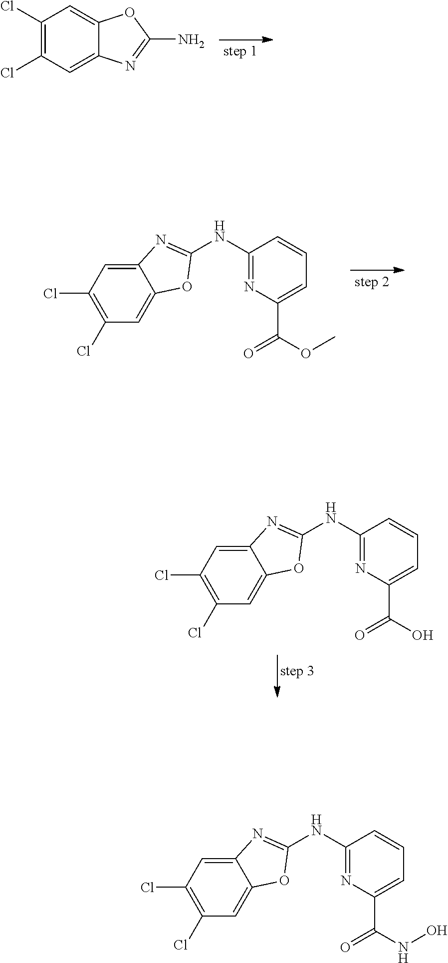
C1(Cl)=C(Cl)C=C2C(=C1)OC(N)=N2.C1(Cl)=C(Cl)C=C2C(=C1)OC(NC1=NC(C(OC)=O)=CC=C1)=N2.C1(Cl)=C(Cl)C=C2C(=C1)OC(NC1=NC(C(O)=O)=CC=C1)=N2.C1(Cl)=C(Cl)C=C2C(=C1)OC(NC1=NC(C(NO)=O)=CC=C1)=N2
